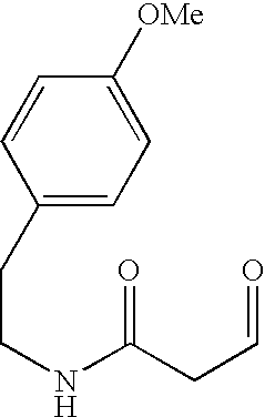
C1=C([OMe])C=CC(CCNC(CC=O)=O)=C1
